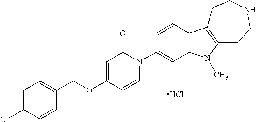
C1=C(Cl)C=CC(COC2=CC(=O)N(C3=CC4=C(C=C3)C3=C(N4C)CCNCC3)C=C2)=C1F.Cl
